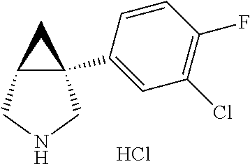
C12(C3=CC(Cl)=C(F)C=C3)C(CNC1)C2.Cl
